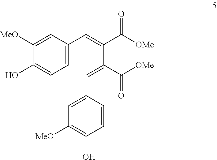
C1([MeO])=CC(C=C(C(=O)[OMe])C(C(=O)[OMe])=CC2=CC([MeO])=C(O)C=C2)=CC=C1O
